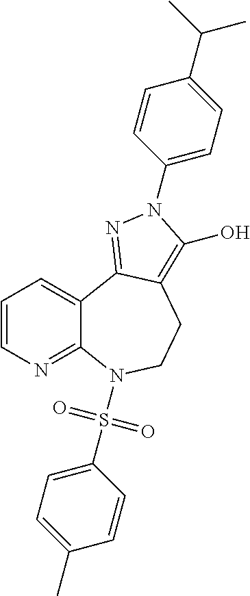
C1=CN=C2C(=C1)C1=NN(C3=CC=C(C(C)C)C=C3)C(O)=C1CCN2S(C1=CC=C(C)C=C1)(=O)=O
